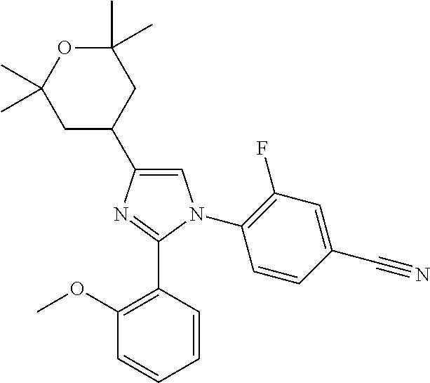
C1=C(C2CC(C)(C)OC(C)(C)C2)N=C(C2=C(OC)C=CC=C2)N1C1=C(F)C=C(C#N)C=C1
